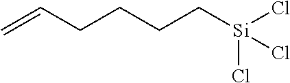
C=CCCCC[Si](Cl)(Cl)Cl
